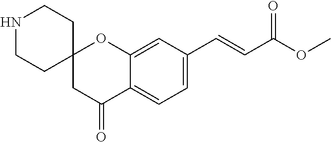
C12=CC(C=CC(OC)=O)=CC=C1C(=O)CC1(O2)CCNCC1
